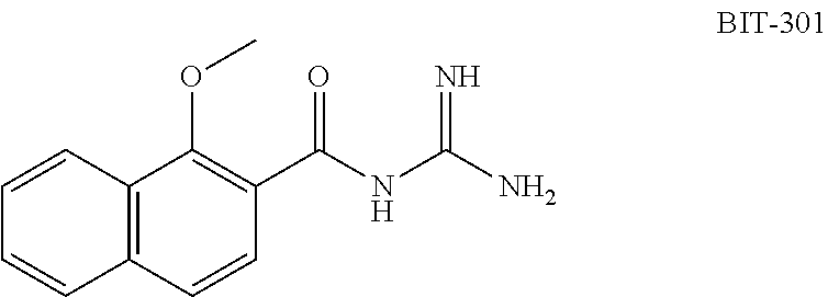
C12=C(C=CC=C1)C(OC)=C(C(NC(N)=N)=O)C=C2
